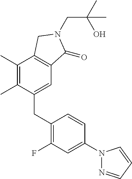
C1(CC2=C(F)C=C(N3N=CC=C3)C=C2)=CC2=C(C(C)=C1C)CN(CC(O)(C)C)C2=O
